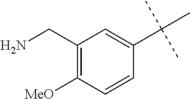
C1(CN)=C([MeO])C=CC(C(C)(C)C)=C1
